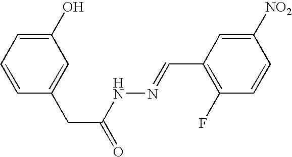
C1(O)=CC=CC(CC(=O)NN=CC2=C(F)C=CC([NO2])=C2)=C1
